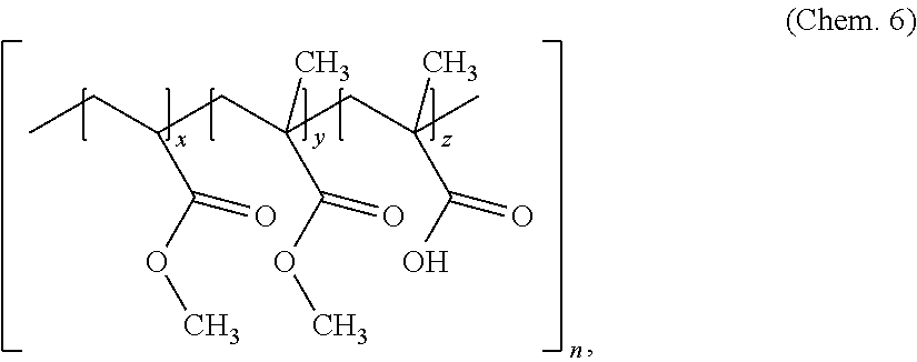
CCC(CC(CC(C)(C)C(O)=O)(C)C(OC)=O)C(OC)=O
